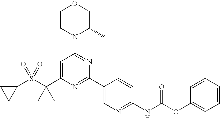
C1=C(C2(S(C3CC3)(=O)=O)CC2)N=C(C2=CN=C(NC(OC3=CC=CC=C3)=O)C=C2)N=C1N1C(C)COCC1
